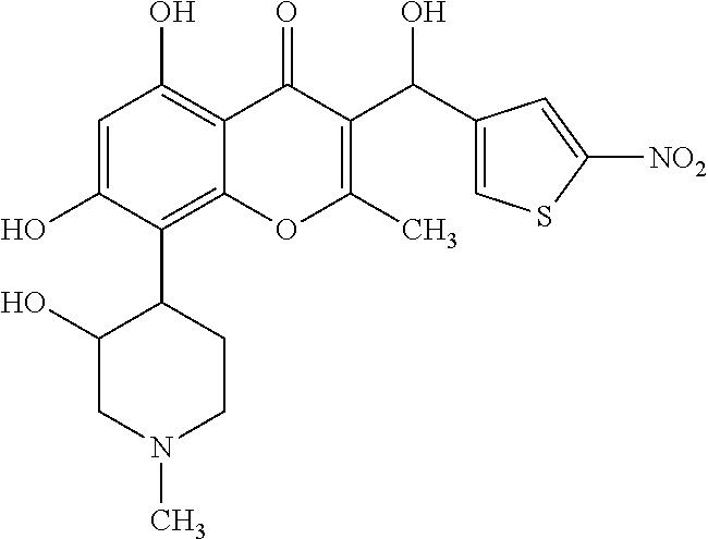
C1=C(O)C(C2C(O)CN(C)CC2)=C2C(=C1O)C(=O)C(C(O)C1=CSC([NO2])=C1)=C(C)O2
